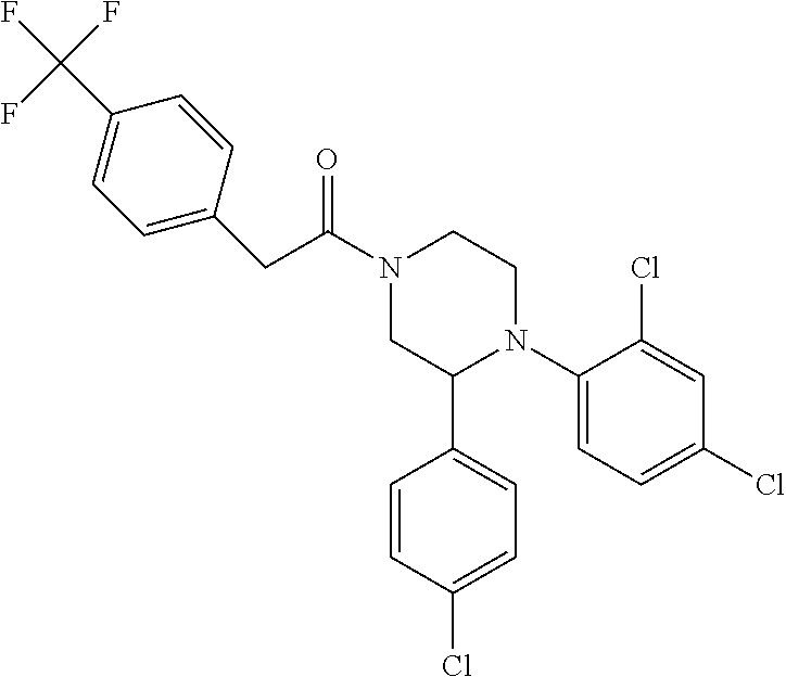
O=C(N1CC(C2=CC=C(Cl)C=C2)N(C2=CC=C(Cl)C=C2Cl)CC1)CC1=CC=C(C(F)(F)F)C=C1
